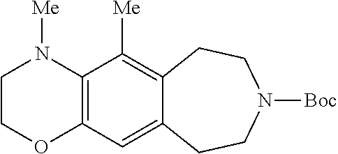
C1COC2=C(C([Me])=C3C(=C2)CCN([Boc])CC3)N1[Me]
